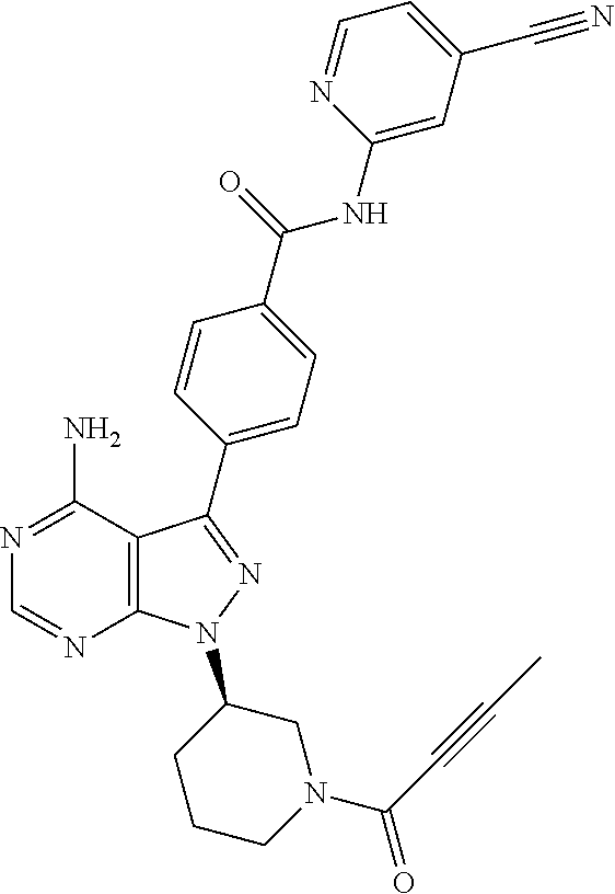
C1=NC(NC(=O)C2=CC=C(C3=NN(C4CN(C(C#CC)=O)CCC4)C4=C3C(N)=NC=N4)C=C2)=CC(C#N)=C1
